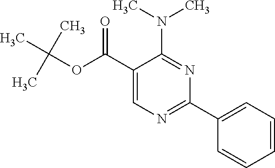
C(OC(C1=CN=C(C2=CC=CC=C2)N=C1N(C)C)=O)(C)(C)C
